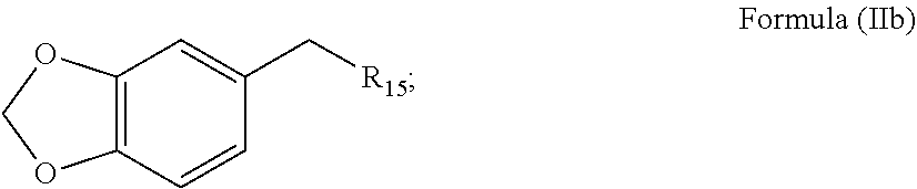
C12=C(C=C(C[R15])C=C1)OCO2
